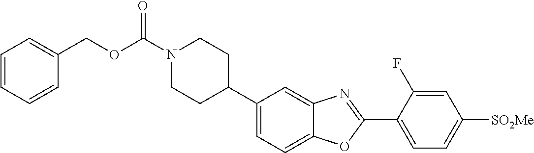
N1(C(OCC2=CC=CC=C2)=O)CCC(C2=CC=C3C(=C2)N=C(C2=CC=C([SO2Me])C=C2F)O3)CC1
